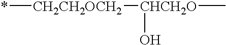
*[CH2CH2OCH2][CHCH2O](C)O
